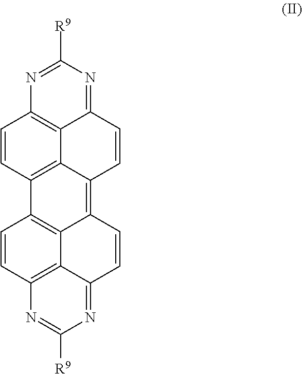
N1=C([R9])N=C2C3=C1C=CC1=C3C(=C3C4=C1C=CC1=C4C(=NC([R9])=N1)C=C3)C=C2
